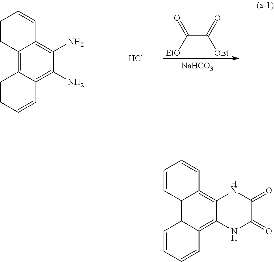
C(C(=O)[OEt])([EtO])=O.[NaHCO3].C1=CC2=C3C=CC=CC3=C(N)C(N)=C2C=C1.Cl.C1=CC2=C3C=CC=CC3=C3C(=C2C=C1)NC(=O)C(=O)N3
